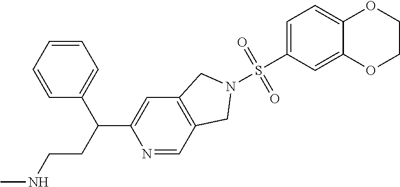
C(C(C1=CC=CC=C1)C1=CC2=C(C=N1)CN(S(C1=CC=C3C(=C1)OCCO3)(=O)=O)C2)CNC
